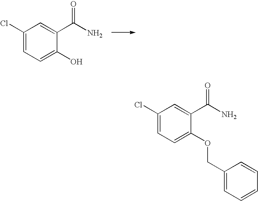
C1(Cl)=CC=C(O)C(C(N)=O)=C1.C1(Cl)=CC=C(OCC2=CC=CC=C2)C(C(N)=O)=C1
